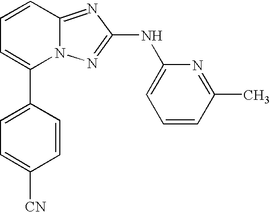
C1(C2=CC=CC3=NC(NC4=CC=CC(C)=N4)=NN23)=CC=C([CN])C=C1
